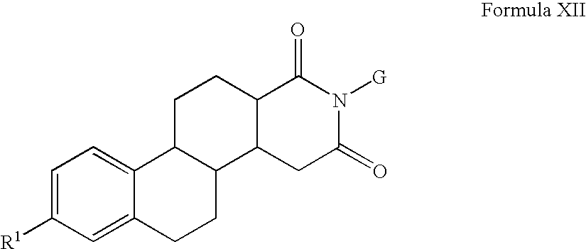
C1([R1])=CC=C2C(=C1)CCC1C2CCC2C1CC(=O)N([G])C2=O
